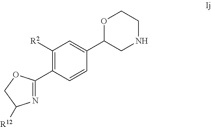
C1([R2])=C(C2=NC([R12])CO2)C=CC(C2CNCCO2)=C1
